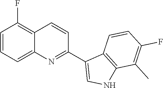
C1=CC=C2C(=C1F)C=CC(C1=CNC3=C1C=CC(F)=C3C)=N2
